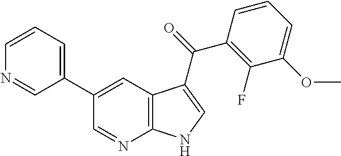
N1=CC(C2=CC3=C(N=C2)NC=C3C(C2=C(F)C(OC)=CC=C2)=O)=CC=C1
